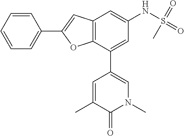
C1(C)=CC(C2=CC(NS(=O)(=O)C)=CC3=C2OC(C2=CC=CC=C2)=C3)=CN(C)C1=O
